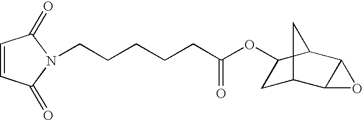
C1=CC(=O)N(CCCCCC(OC2CC3C4C(C2C3)O4)=O)C1=O
